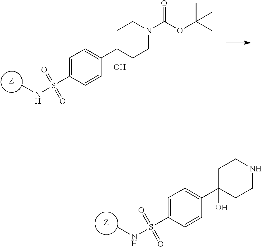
CNS(C1=CC=C(C2(O)CCN(C(OC(C)(C)C)=O)CC2)C=C1)(=O)=O.[Z].CNS(C1=CC=C(C2(O)CCNCC2)C=C1)(=O)=O.[Z]
